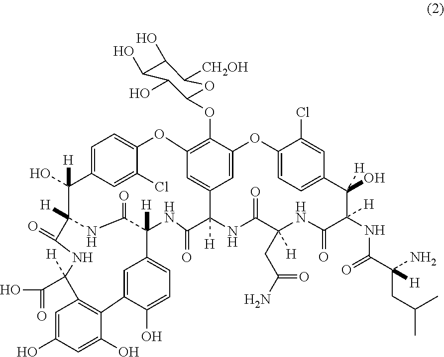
C1=C2C=C(Cl)C(=C1)OC1=C(OC3C(O)C(O)C(O)C([CH2OH])O3)C3=CC(=C1)C([H])(C(=O)NC1([H])C(=O)NC([H])(C2(O)[H])C(=O)NC([H])(C(O)=O)C2=C(C(O)=CC(O)=C2)C2=CC1=CC=C2O)NC(=O)C(CC(N)=O)([H])NC(=O)C(NC(C(CC(C)C)([H])N)=O)([H])C(O)([H])C1=CC=C(O3)C(Cl)=C1
